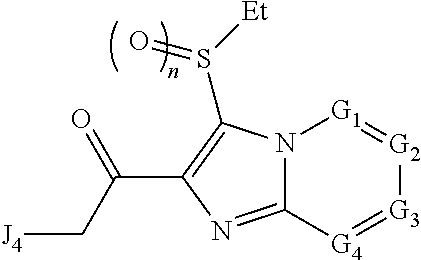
N12C(=NC(C(C[J4])=O)=C1S([Et])=O)[G4]=[G3][G2]=[G1]2
